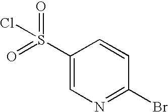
C1(S(=O)(=O)Cl)=CN=C(Br)C=C1
